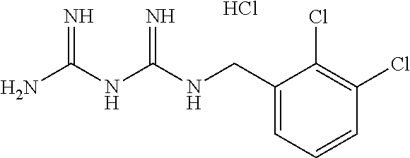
Cl.C(NC(NC(N)=N)=N)C1=CC=CC(Cl)=C1Cl
